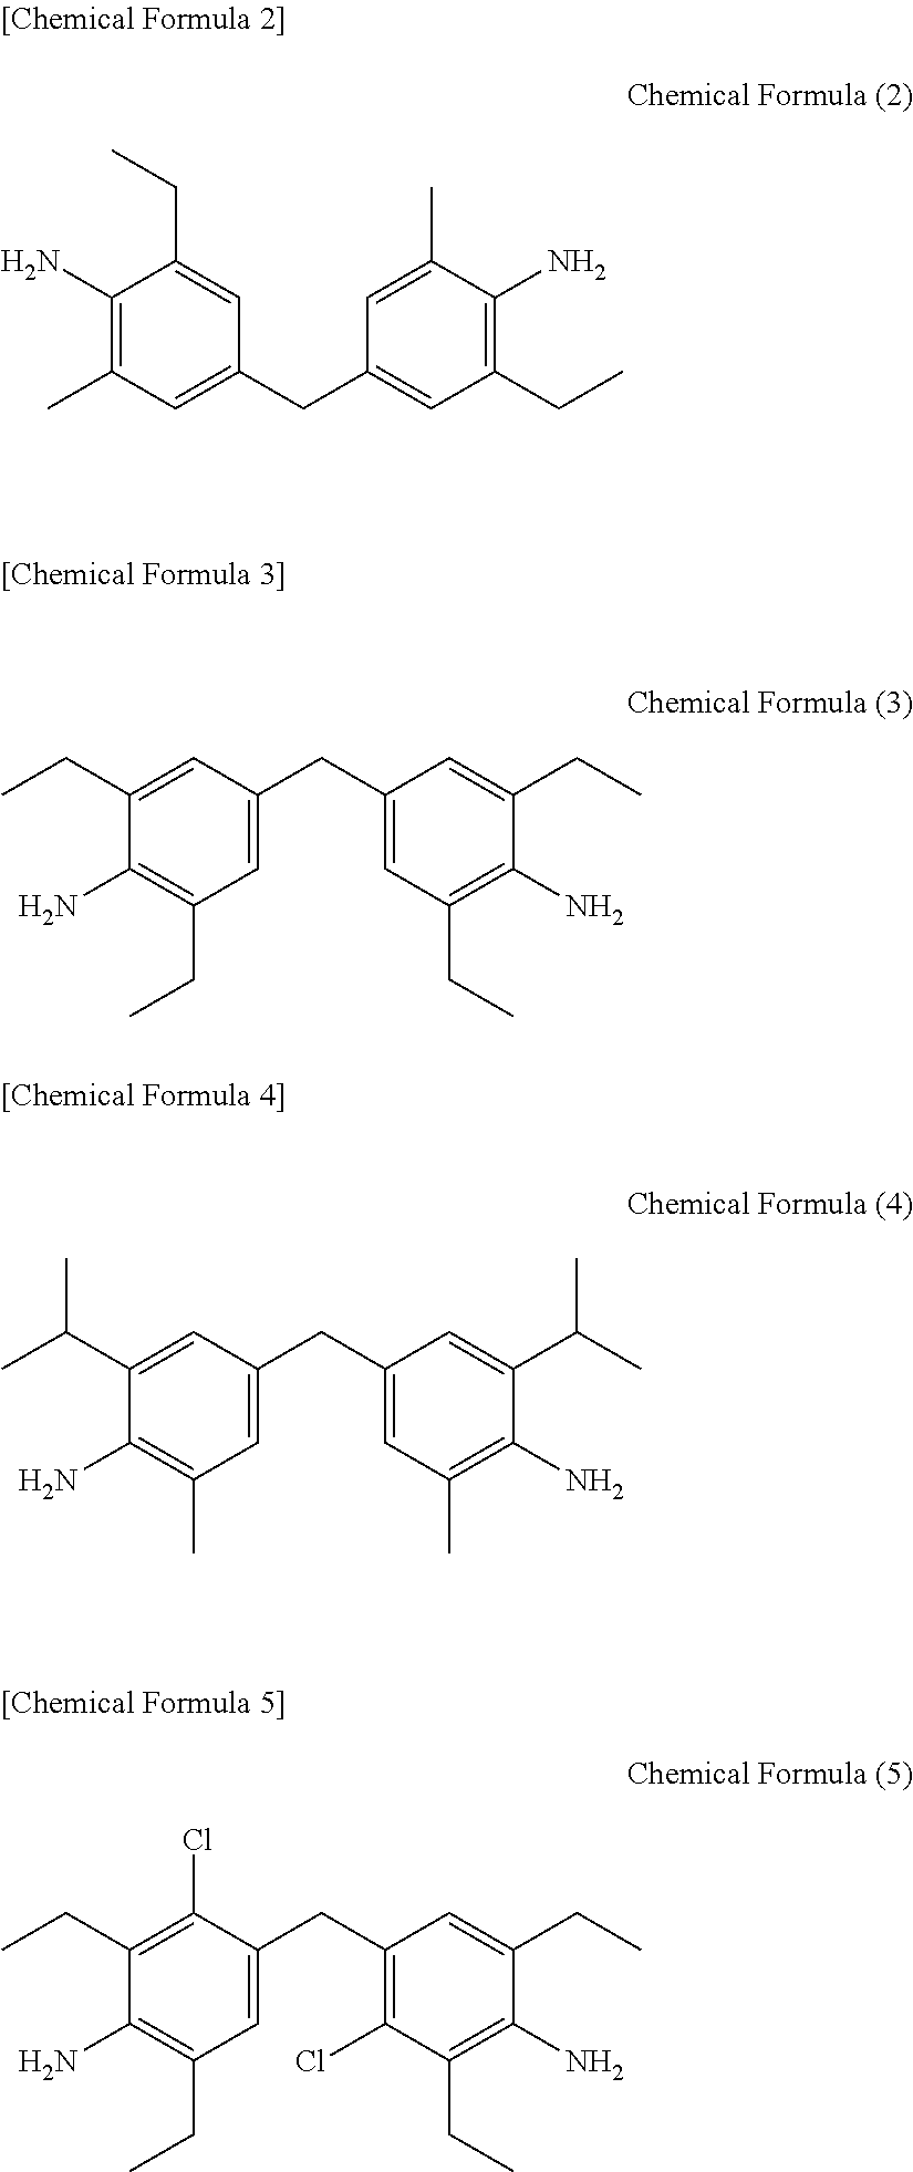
C1(N)=C(C)C=C(CC2=CC(CC)=C(N)C(C)=C2)C=C1CC.C1(N)=C(CC)C=C(CC2=CC(CC)=C(N)C(CC)=C2)C=C1CC.C1(N)=C(C)C=C(CC2=CC(C)=C(N)C(C(C)C)=C2)C=C1C(C)C.C1(N)=C(CC)C=C(CC2=C(Cl)C(CC)=C(N)C(CC)=C2)C(Cl)=C1CC
